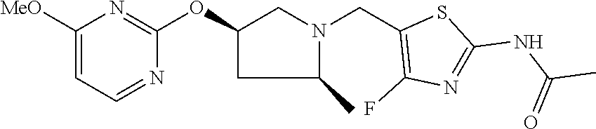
C1([MeO])=CC=NC(OC2CC(C)N(CC3=C(F)N=C(NC(C)=O)S3)C2)=N1
